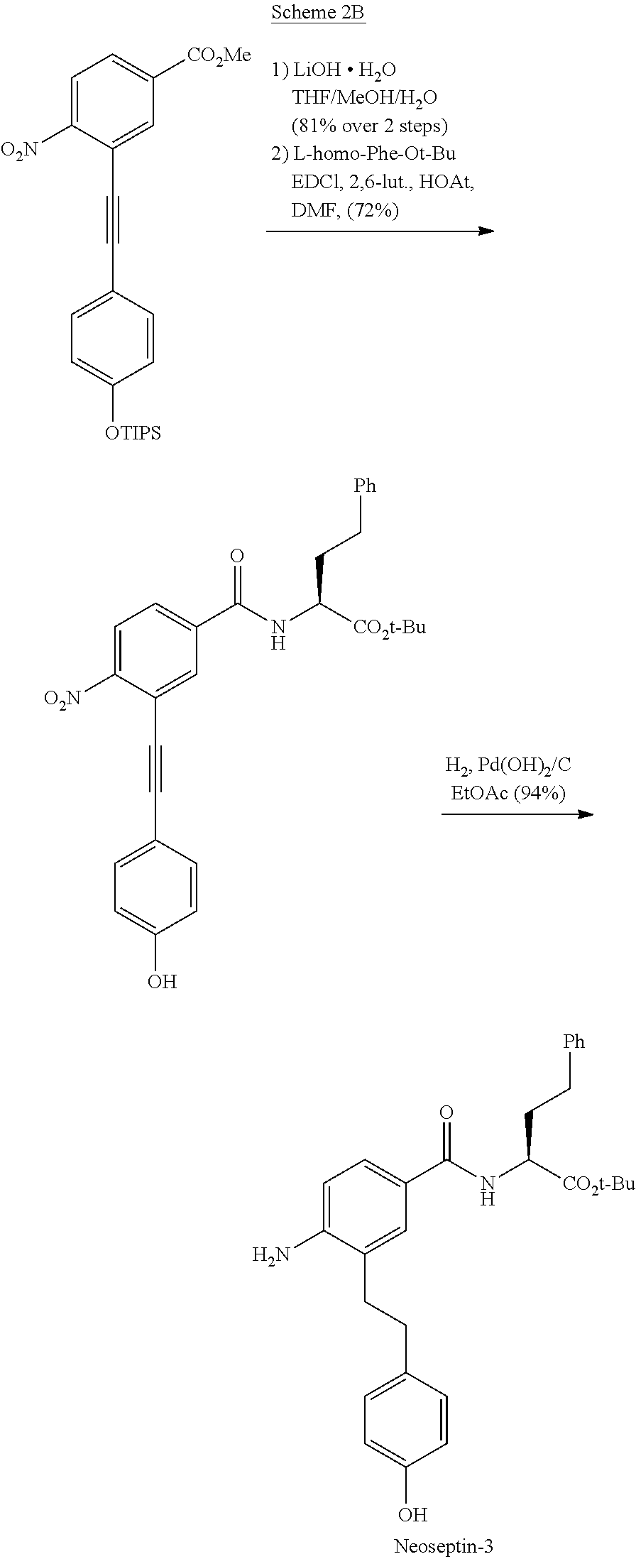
C1=C(N)C(CCC2=CC=C(O)C=C2)=CC(C(NC([CO2t-Bu])CC[Ph])=O)=C1.C1=C([O2N])C(C#CC2=CC=C(O)C=C2)=CC(C(NC([CO2t-Bu])CC[Ph])=O)=C1.C1=C([O2N])C(C#CC2=CC=C([OTIPS])C=C2)=CC([CO2Me])=C1
